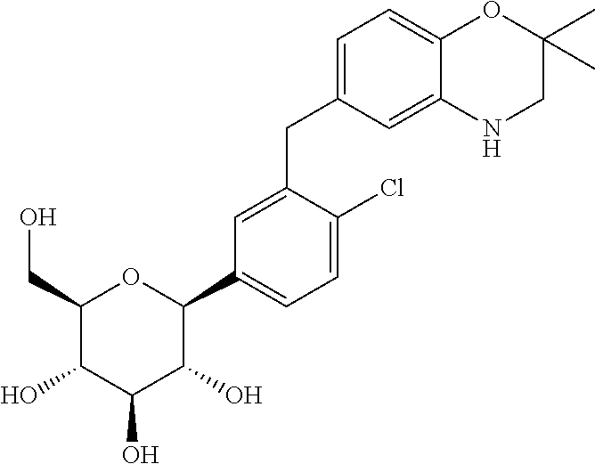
C1=C(CC2=CC=C3C(=C2)NCC(C)(C)O3)C(Cl)=CC=C1C1C(O)C(O)C(O)C(CO)O1
